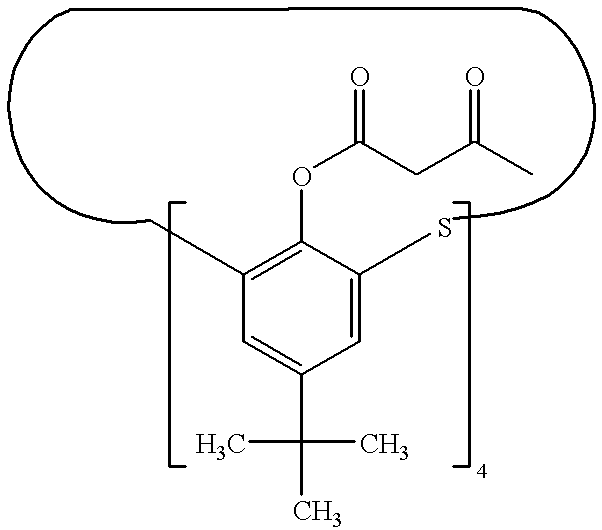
C1(OC(=O)CC(C)=O)=C(C)C=C(C(C)(C)C)C=C1S
